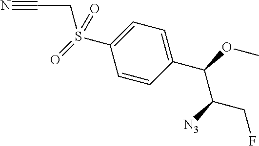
S(C1=CC=C(C(OC)C([N3])CF)C=C1)(=O)(CC#N)=O
